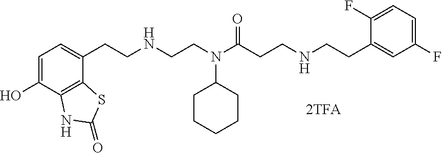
C1=C(O)C2=C(C(CCNCCN(C(CCNCCC3=CC(F)=CC=C3F)=O)C3CCCCC3)=C1)SC(=O)N2
